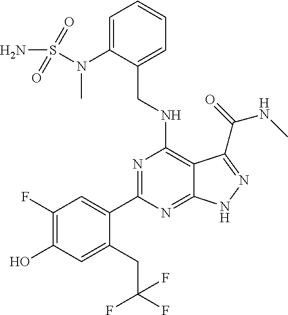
C(NC1=C2C(=NC(C3=CC(F)=C(O)C=C3CC(F)(F)F)=N1)NN=C2C(NC)=O)C1=CC=CC=C1N(S(N)(=O)=O)C
